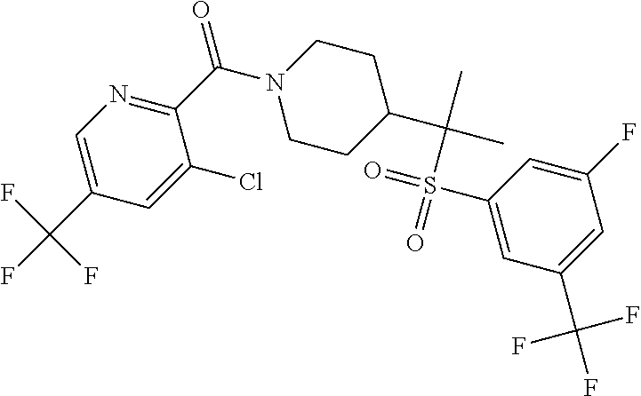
C1=C(C(F)(F)F)C=C(Cl)C(C(=O)N2CCC(C(C)(C)S(=O)(=O)C3=CC(C(F)(F)F)=CC(F)=C3)CC2)=N1
